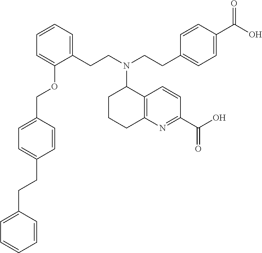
C(C1=CC=C(COC2=CC=CC=C2CCN(CCC2=CC=C(C(O)=O)C=C2)C2CCCC3=C2C=CC(C(O)=O)=N3)C=C1)CC1=CC=CC=C1
